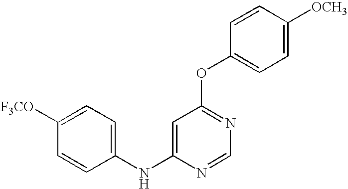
C1(NC2=CC(OC3=CC=C([OCH3])C=C3)=NC=N2)=CC=C([F3CO])C=C1
